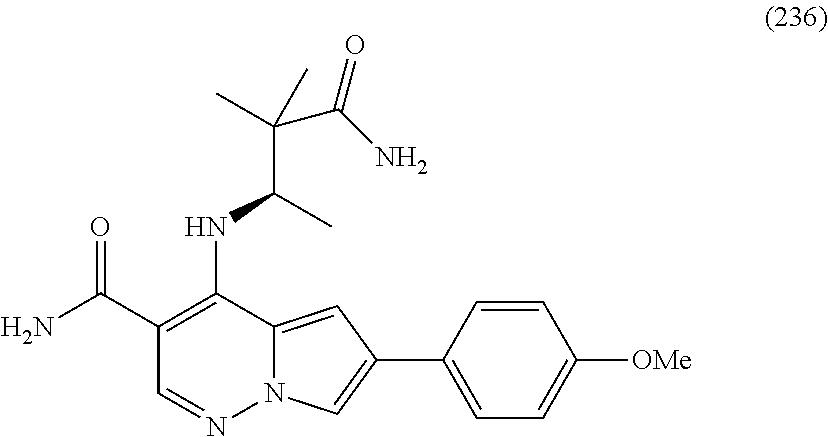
N12C(=CC(C3=CC=C([OMe])C=C3)=C1)C(NC(C(C)(C(N)=O)C)C)=C(C(N)=O)C=N2
